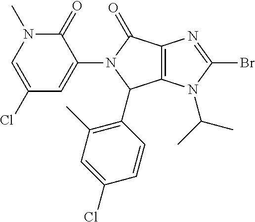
C12=C(N(C(C)C)C(Br)=N1)C(C1=C(C)C=C(Cl)C=C1)N(C1=CC(Cl)=CN(C)C1=O)C2=O
